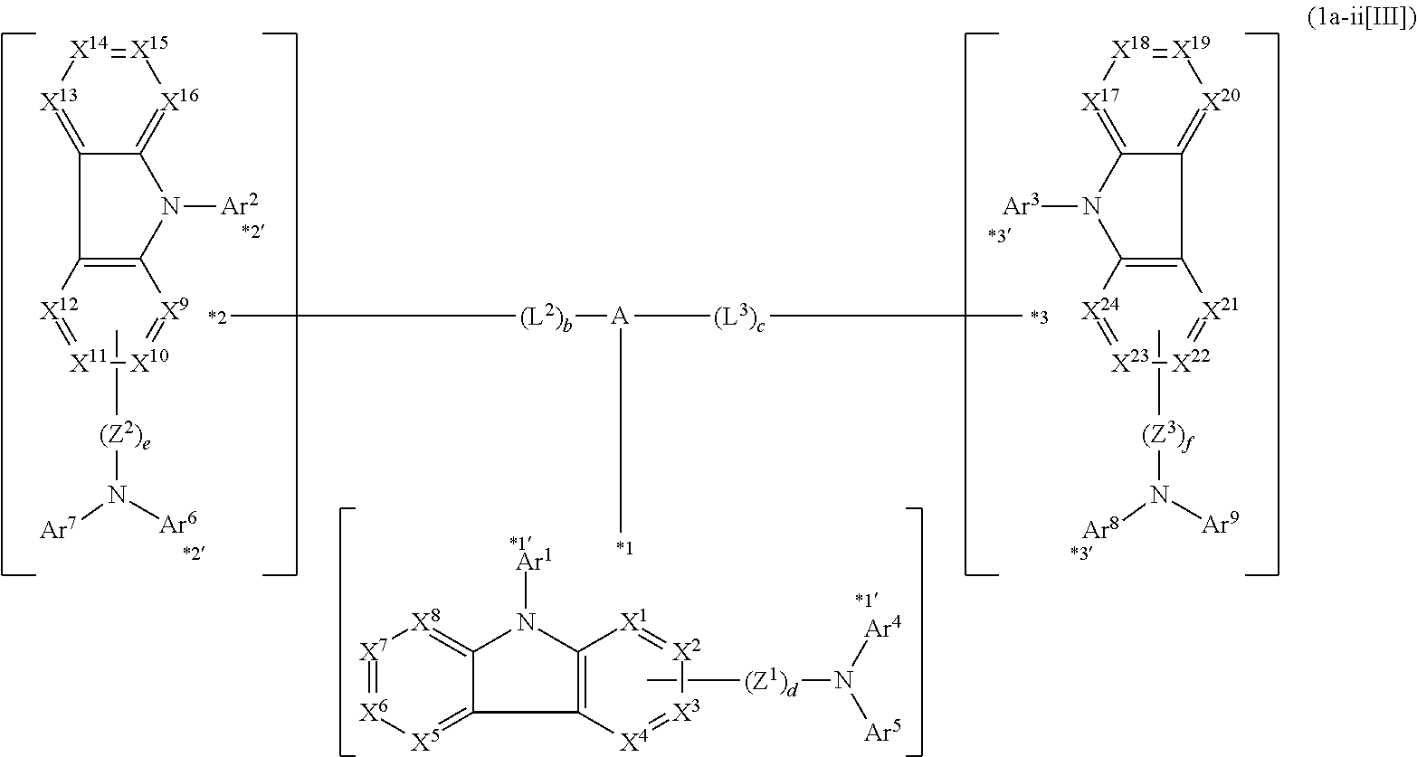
[X18]1=[X19][X20]=C2C(=[X17]1)N([Ar3])C1=C2[X21]=[X22][X23]=[X24]1.C[(Z3)f]N([Ar9])[Ar8].[X15]1=[X14][X13]=C2C(=[X16]1)N([Ar2])C1=C2[X12]=[X11][X10]=[X9]1.C[(Z2)e]N([Ar6])[Ar7].[X7]1=[X6][X5]=C2C(=[X8]1)N([Ar1])C1=C2[X4]=[X3][X2]=[X1]1.C[(Z1)d]N([Ar4])[Ar5].C[(L2)b][A]([(L3)c]C)C
